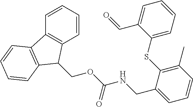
C1=CC=CC2=C1C(COC(NCC1=CC=CC(C)=C1SC1=CC=CC=C1C=O)=O)C1=C2C=CC=C1
